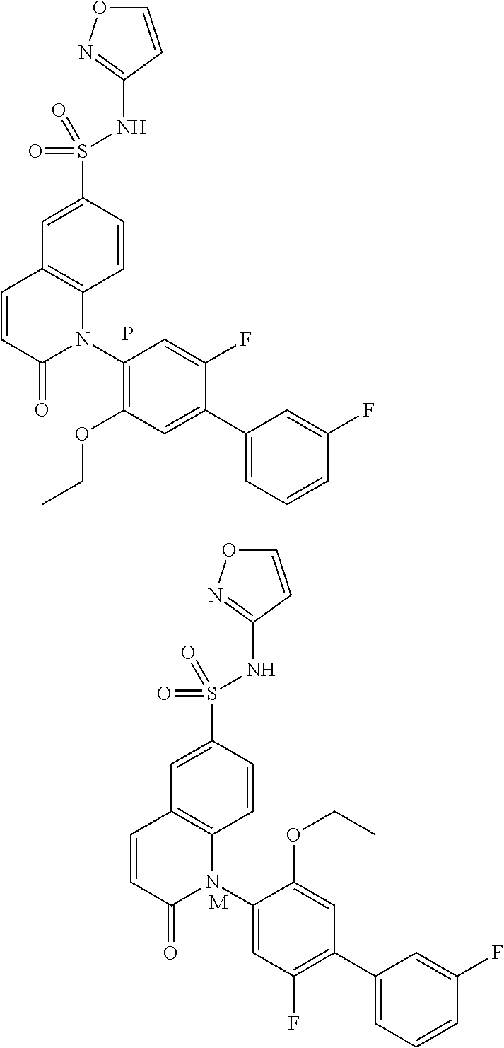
C1=CC(S(NC2=NOC=C2)(=O)=O)=CC2=C1N(C1=CC(F)=C(C3=CC=CC(F)=C3)C=C1OCC)C(=O)C=C2.[M].C1=CC(S(NC2=NOC=C2)(=O)=O)=CC2=C1N(C1=C(OCC)C=C(C3=CC=CC(F)=C3)C(F)=C1)C(=O)C=C2.P
